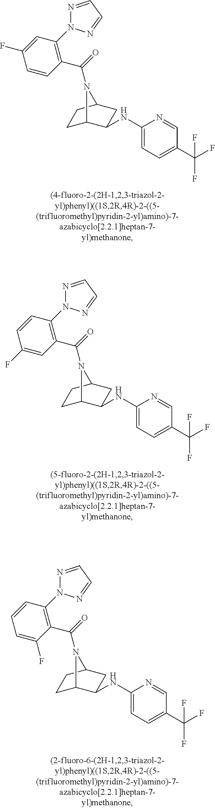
C1C2C(NC3=CC=C(C(F)(F)F)C=N3)CC(C1)N2C(=O)C1=C(N2N=CC=N2)C=C(F)C=C1.C1C2C(NC3=CC=C(C(F)(F)F)C=N3)CC(C1)N2C(=O)C1=C(N2N=CC=N2)C=CC(F)=C1.C1C2C(NC3=CC=C(C(F)(F)F)C=N3)CC(C1)N2C(=O)C1=C(N2N=CC=N2)C=CC=C1F
